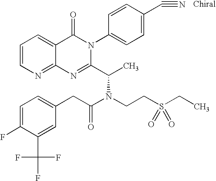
C12=NC=CC=C1C(=O)N(C1=CC=C(C#N)C=C1)C(C(C)N(CCS(CC)(=O)=O)C(CC1=CC=C(F)C(C(F)(F)F)=C1)=O)=N2
